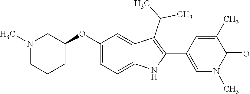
C1(OC2=CC=C3C(=C2)C(C(C)C)=C(C2=CN(C)C(=O)C(C)=C2)N3)CN(C)CCC1
